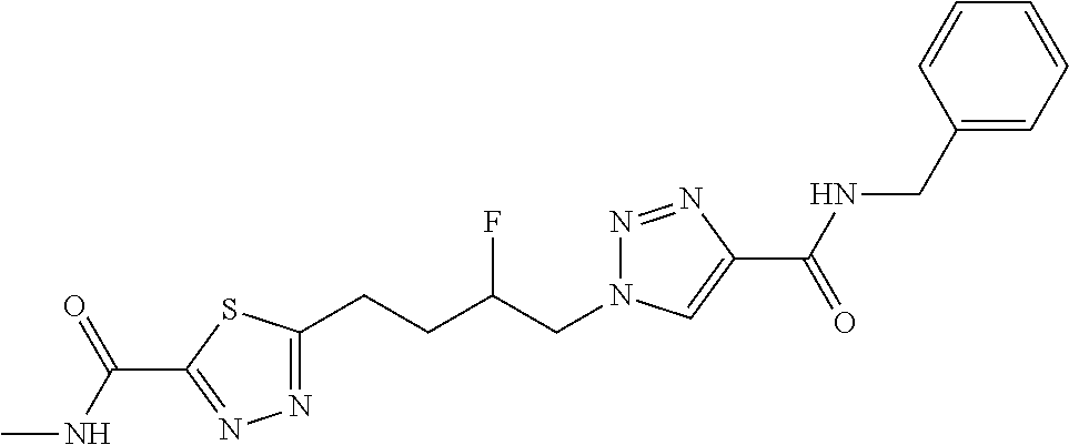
C1(C(NC)=O)=NN=C(CCC(CN2N=NC(C(=O)NCC3=CC=CC=C3)=C2)F)S1
